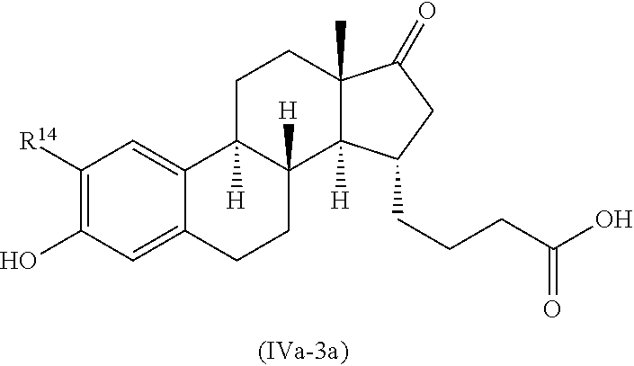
C1([R14])=C(O)C=C2C(=C1)C1([H])C([H])(CC2)C2([H])C(C)(CC1)C(=O)CC2CCCC(O)=O
